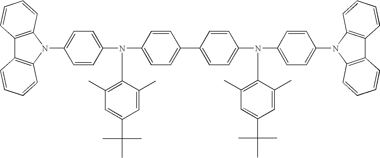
C1=C(N2C3=C(C4=C2C=CC=C4)C=CC=C3)C=CC(N(C2=CC=C(C3=CC=C(N(C4=CC=C(N5C6=C(C7=C5C=CC=C7)C=CC=C6)C=C4)C4=C(C)C=C(C(C)(C)C)C=C4C)C=C3)C=C2)C2=C(C)C=C(C(C)(C)C)C=C2C)=C1
